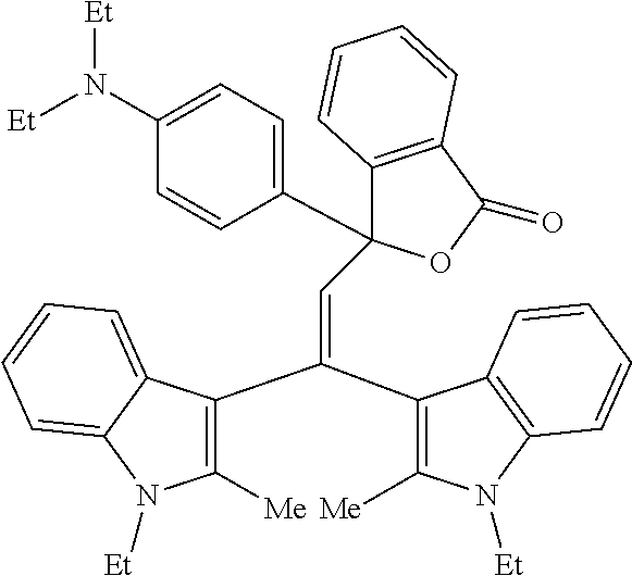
C12=C(C(=O)OC1(C1=CC=C(N([Et])[Et])C=C1)C=C(C1=C([Me])N([Et])C3=CC=CC=C13)C1=C([Me])N([Et])C3=C1C=CC=C3)C=CC=C2
